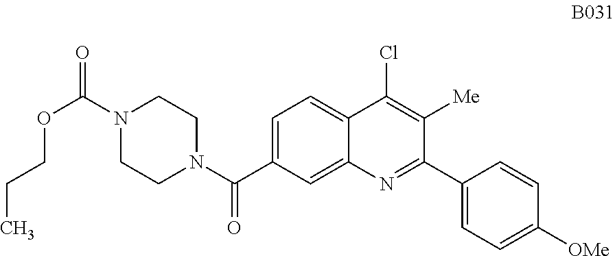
C1=C(C(N2CCN(C(=O)OCCC)CC2)=O)C=C2C(=C1)C(Cl)=C([Me])C(C1=CC=C([OMe])C=C1)=N2
